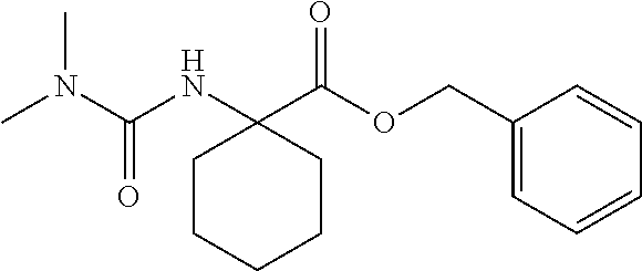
C1CC(NC(N(C)C)=O)(C(OCC2=CC=CC=C2)=O)CCC1
